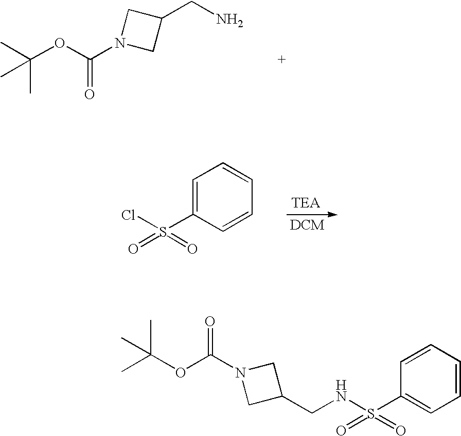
C(OC(N1CC(CN)C1)=O)(C)(C)C.C1=C(S(=O)(Cl)=O)C=CC=C1.C1(CNS(C2=CC=CC=C2)(=O)=O)CN(C(OC(C)(C)C)=O)C1
